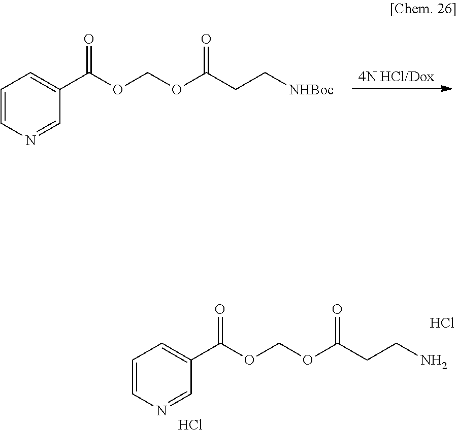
[4N HCl/Dox].C1(C(=O)OCOC(CC[NHBoc])=O)=CC=CN=C1.C1(C(=O)OCOC(CCN)=O)=CC=CN=C1.Cl.Cl
